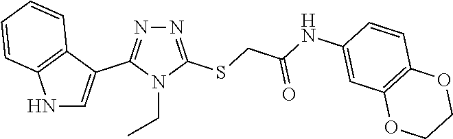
N1=C(SCC(NC2=CC3=C(C=C2)OCCO3)=O)N(CC)C(C2=CNC3=C2C=CC=C3)=N1
